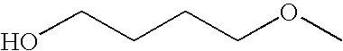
OCCCCOC
